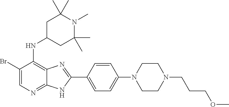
BrC1=CN=C2C(=C1NC1CC(C)(C)N(C)C(C)(C)C1)N=C(C1=CC=C(N3CCN(CCCOC)CC3)C=C1)N2
